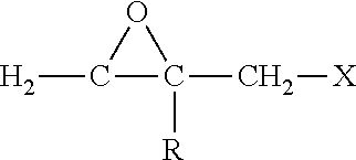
[H2]C1C(C[X])([R])O1
